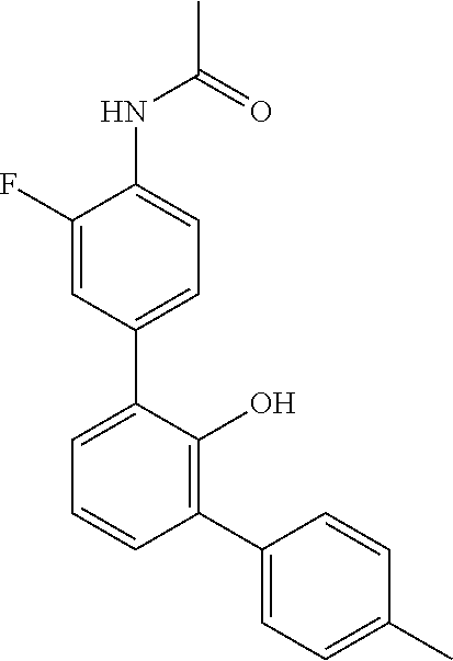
C1(C2=CC=CC(C3=CC=C(C)C=C3)=C2O)=CC=C(NC(C)=O)C(F)=C1
